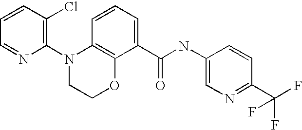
C1=CC(Cl)=C(N2CCOC3=C2C=CC=C3C(NC2=CN=C(C(F)(F)F)C=C2)=O)N=C1
